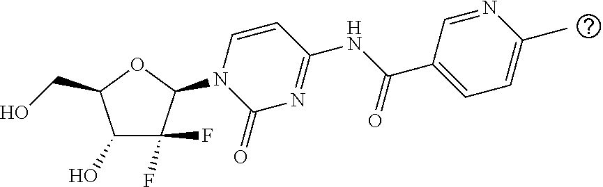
C1(O)C(F)(F)C(N2C(=O)N=C(NC(C3=CC=C(C)N=C3)=O)C=C2)OC1CO
